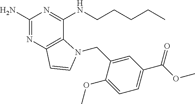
C1(N)=NC2=C(C(NCCCCC)=N1)N(CC1=CC(C(OC)=O)=CC=C1OC)C=C2
